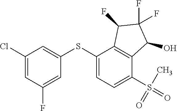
C1(SC2=CC(Cl)=CC(F)=C2)=CC=C(S(=O)(C)=O)C2=C1C(F)C(F)(F)C2O
